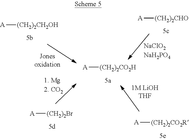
[A][(CH2)2CO2H].[A][(CH2)2CH2OH].[A][(CH2)2Br].[A][(CH2)2CO2R].[A][(CH2)2CHO]
